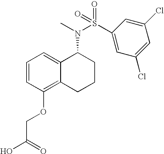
C1=CC(OCC(O)=O)=C2C(=C1)C(N(C)S(C1=CC(Cl)=CC(Cl)=C1)(=O)=O)CCC2
